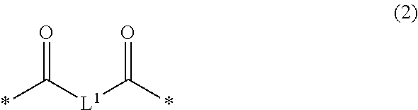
*C([L1]C(*)=O)=O
